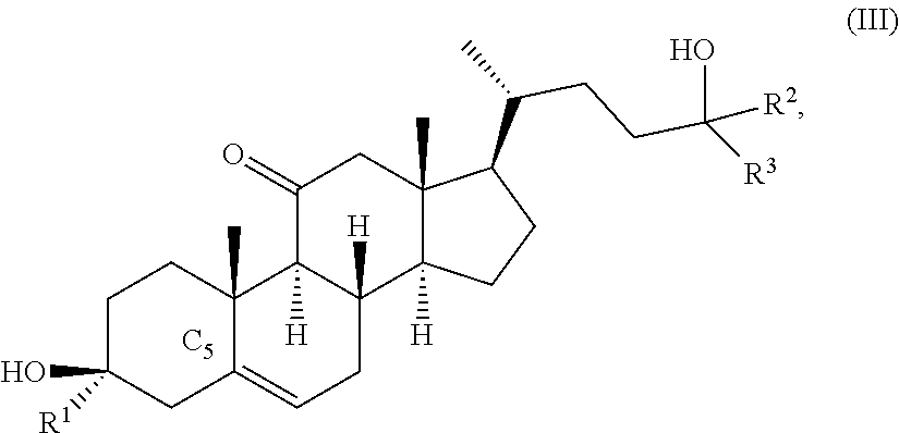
C1C(O)([R1])CC2=CCC3([H])C([H])(C2(C)C1)C(=O)CC1(C)C3([H])CCC1C(C)CCC(O)([R3])[R2].[C5]
